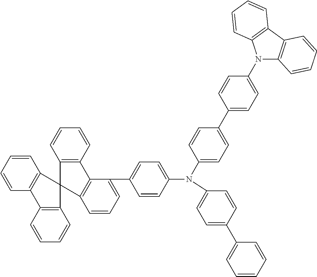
C1(C2=CC=CC=C2)=CC=C(N(C2=CC=C(C3=CC=C(N4C5=C(C6=C4C=CC=C6)C=CC=C5)C=C3)C=C2)C2=CC=C(C3=CC=CC4=C3C3=C(C=CC=C3)C43C4=C(C=CC=C4)C4=C3C=CC=C4)C=C2)C=C1
